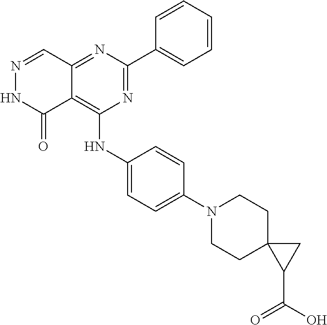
C12=NC(C3=CC=CC=C3)=NC(NC3=CC=C(N4CCC5(CC4)C(C(O)=O)C5)C=C3)=C1C(=O)NN=C2
